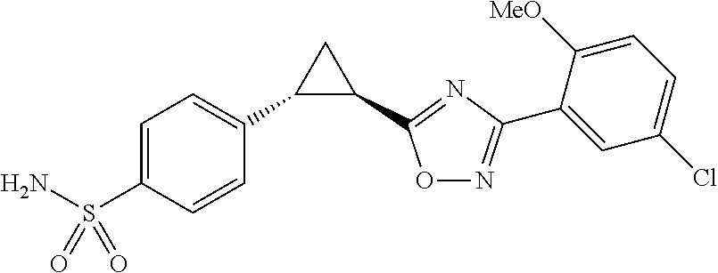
C1=C(S(N)(=O)=O)C=CC(C2C(C3=NC(C4=CC(Cl)=CC=C4[MeO])=NO3)C2)=C1
